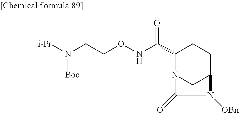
N(CCONC(C1N2CC(CC1)N([OBn])C2=O)=O)([i-Pr])[Boc]
